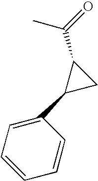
CC(C1C(C2=CC=CC=C2)C1)=O
